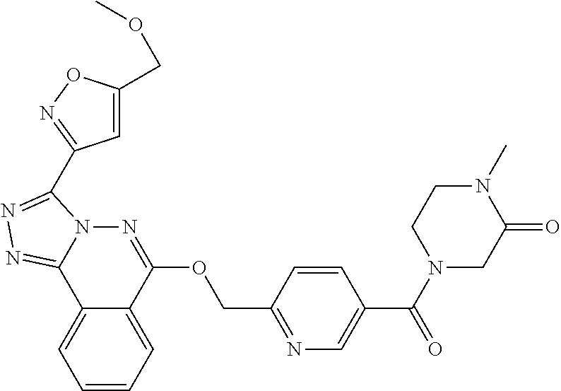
C1=CC=C2C(=C1)C1=NN=C(C3=NOC(COC)=C3)N1N=C2OCC1=NC=C(C(N2CC(=O)N(C)CC2)=O)C=C1
